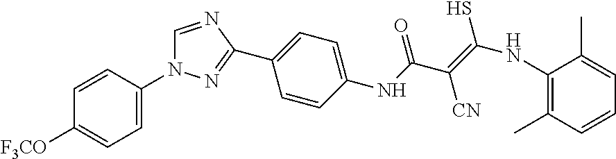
C1=CC(N2C=NC(C3=CC=C(NC(C(=C(NC4=C(C)C=CC=C4C)S)[CN])=O)C=C3)=N2)=CC=C1[F3CO]
